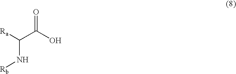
[Ra]C(N[Rb])C(O)=O
